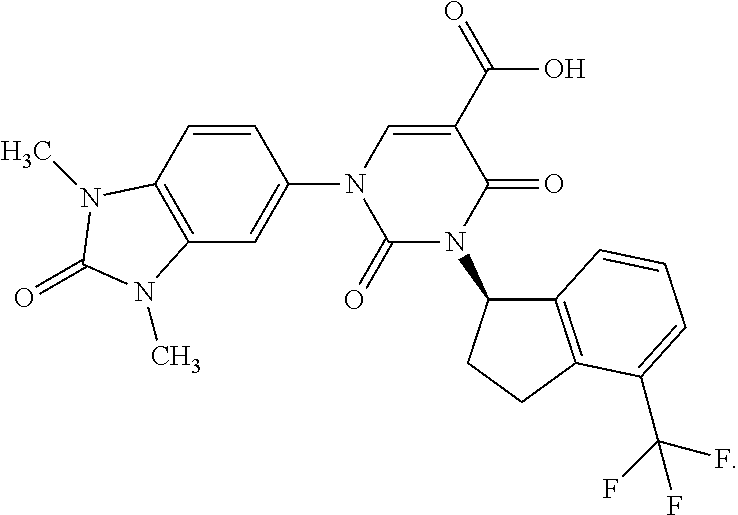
C1(=O)N(C2C3=C(CC2)C(C(F)(F)F)=CC=C3)C(=O)C(C(O)=O)=CN1C1=CC2=C(C=C1)N(C)C(=O)N2C
